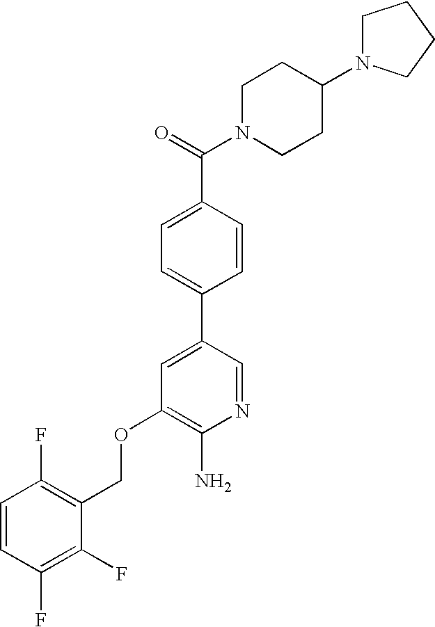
C(OC1=C(N)N=CC(C2=CC=C(C(=O)N3CCC(N4CCCC4)CC3)C=C2)=C1)C1=C(F)C=CC(F)=C1F
